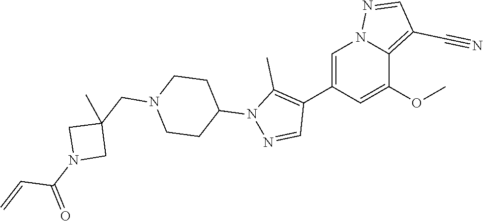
C1=C(C2=C(C)N(C3CCN(CC4(C)CN(C(=O)C=C)C4)CC3)N=C2)C=C(OC)C2=C(C#N)C=NN12
